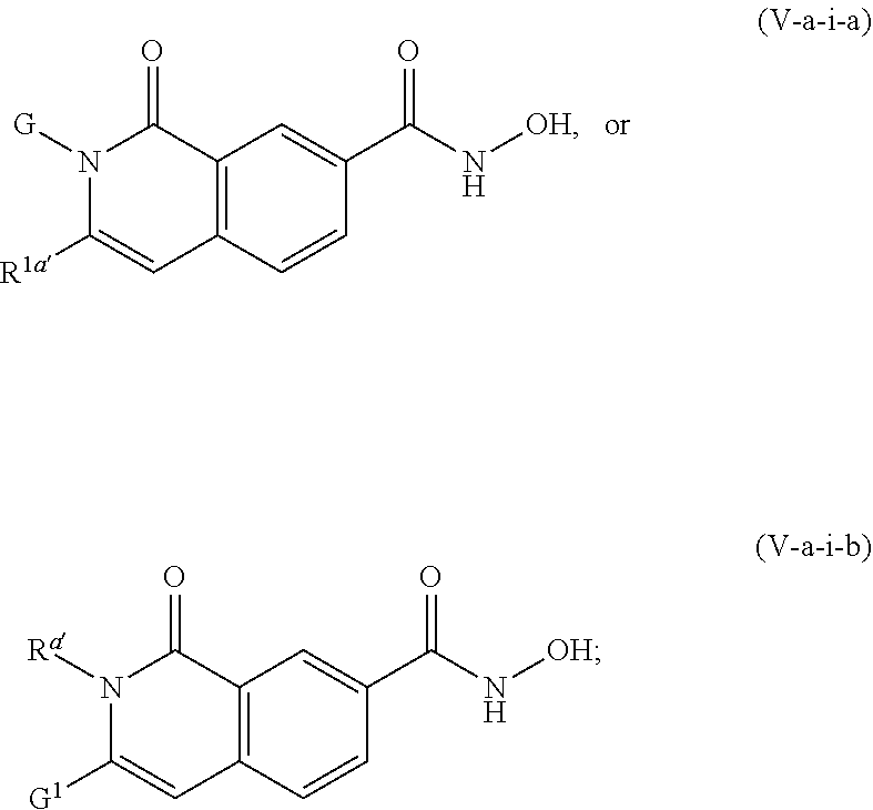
C12=C(C=CC(C(N[OH])=O)=C1)C=C([R1a])N([G])C2=O.C12=C(C=CC(C(N[OH])=O)=C1)C=C([G1])N([Ra])C2=O
